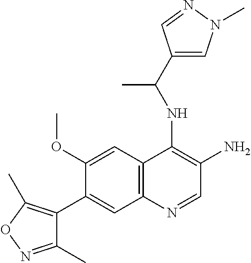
C1(OC)=CC2=C(C=C1C1=C(C)ON=C1C)N=CC(N)=C2NC(C1=CN(C)N=C1)C
